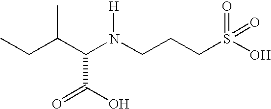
CCC(C(N(CCCS(O)(=O)=O)[H])C(=O)O)C
